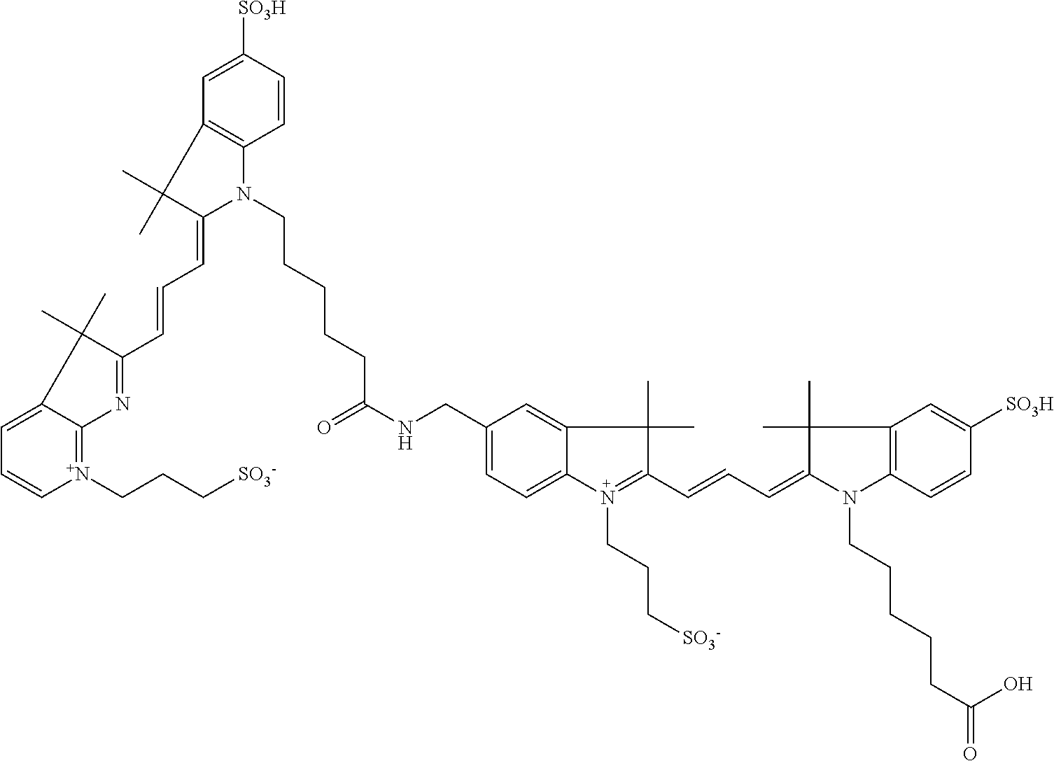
C(NCC1=CC=C2C(=C1)C(C)(C)C(C=CC=C1C(C)(C)C3=C(N1CCCCCC(O)=O)C=CC([SO3H])=C3)=N2CCC[SO3-])(=O)CCCCCN1C(=CC=CC2=NC3=[N+](CCC[SO3-])C=CC=C3C2(C)C)C(C)(C)C2=C1C=CC([SO3H])=C2
